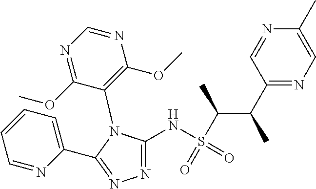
C1=CC=NC(C2=NN=C(NS(C(C(C3=NC=C(C)N=C3)C)C)(=O)=O)N2C2=C(OC)N=CN=C2OC)=C1
